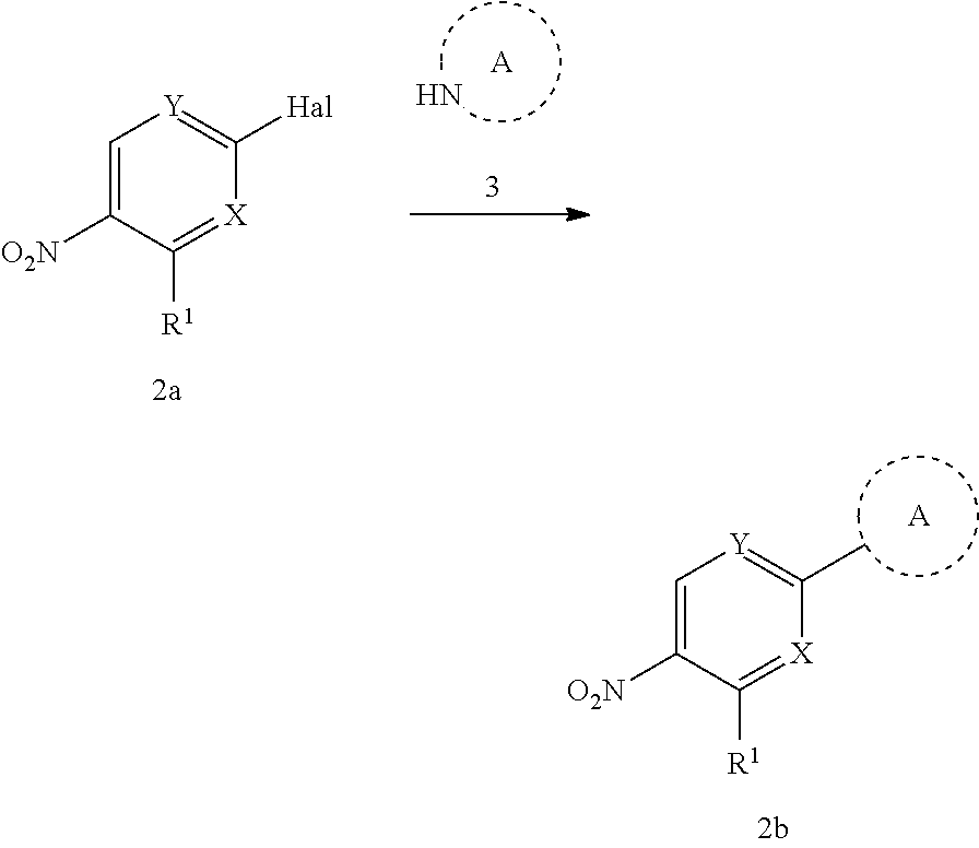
C1=C([O2N])C([R1])=[X]C([Hal])=[Y]1.[A].N.C1=C([O2N])C([R1])=[X]C(C)=[Y]1.[A]
